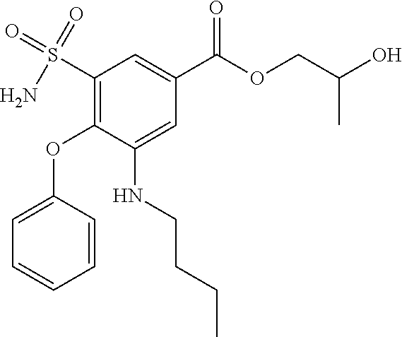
NS(=O)(=O)C1=C(OC2=CC=CC=C2)C(NCCCC)=CC(C(OCC(O)C)=O)=C1
